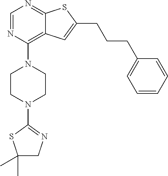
C1=NC(N2CCN(C3=NCC(C)(C)S3)CC2)=C2C(=N1)SC(CCCC1=CC=CC=C1)=C2
